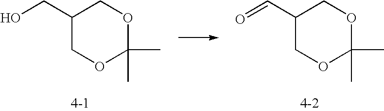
C1(CO)COC(C)(C)OC1.C1(C=O)COC(C)(C)OC1
